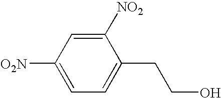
C1([O2N])=CC=C(CCO)C([NO2])=C1
